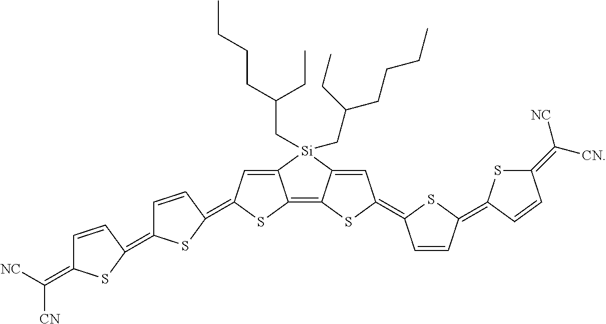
C12=CC(=C3SC(=C4SC(=C([NC])[CN])C=C4)C=C3)SC1=C1C(=CC(=C3C=CC(=C4SC(=C([CN])[NC])C=C4)S3)S1)[Si]2(CC(CCCC)CC)CC(CCCC)CC
